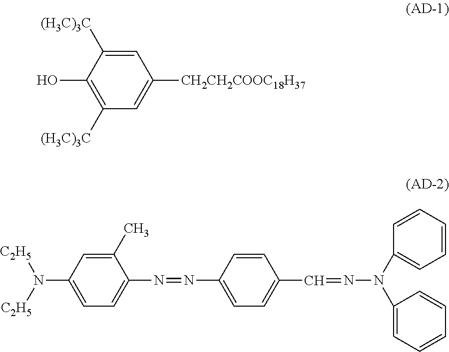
C1=C([(H3C)3C])C(O)=C([(H3C)3C])C=C1[CH2CH2COOC18H37].C1(C)=CC(N([C2H5])[C2H5])=CC=C1N=NC1=CC=C(C=NN(C2=CC=CC=C2)C2=CC=CC=C2)C=C1
